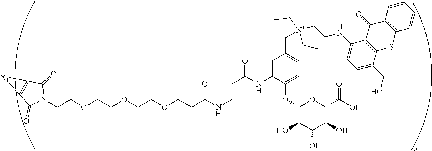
C(COCCOCCOCCC(NCCC(=O)NC1=CC(C[N+](CC)(CC)CCNC2=CC=C(CO)C3=C2C(=O)C2=C(C=CC=C2)S3)=CC=C1OC1C(O)C(O)C(O)C(C(O)=O)O1)=O)N1C(=O)C2=C(C1=O)[X1]2
